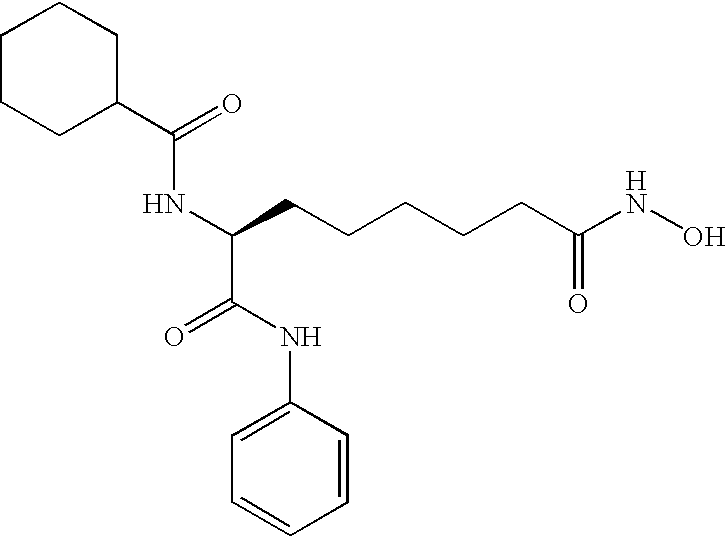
C1CCC(C(=O)NC(C(NC2=CC=CC=C2)=O)CCCCCC(NO)=O)CC1
